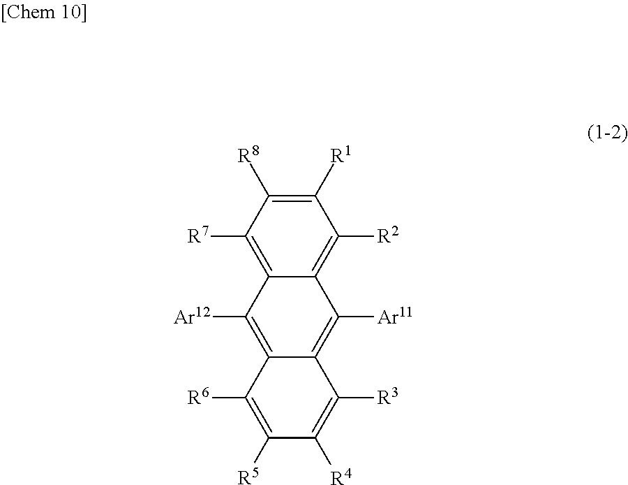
C1([R1])=C([R8])C([R7])=C2C(=C1[R2])C([Ar11])=C1C(=C2[Ar12])C([R6])=C([R5])C([R4])=C1[R3]
